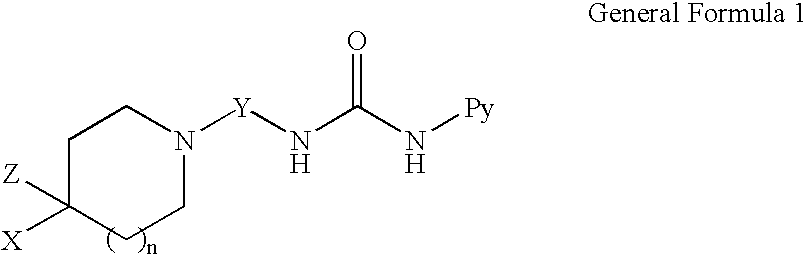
C1C([Z])([X])CCN([Y]NC(N[Py])=O)C1
